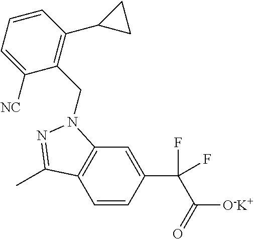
C1=CC=C([NC])C(CN2C3=C(C=CC(C(C(=O)[O-K+])(F)F)=C3)C(C)=N2)=C1C1CC1
